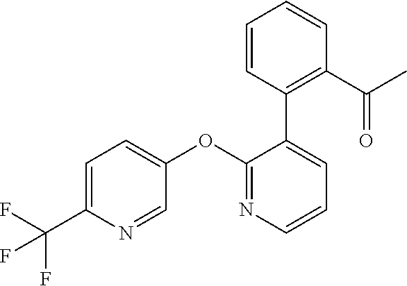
C1=C(C(F)(F)F)N=CC(OC2=NC=CC=C2C2=C(C(C)=O)C=CC=C2)=C1
